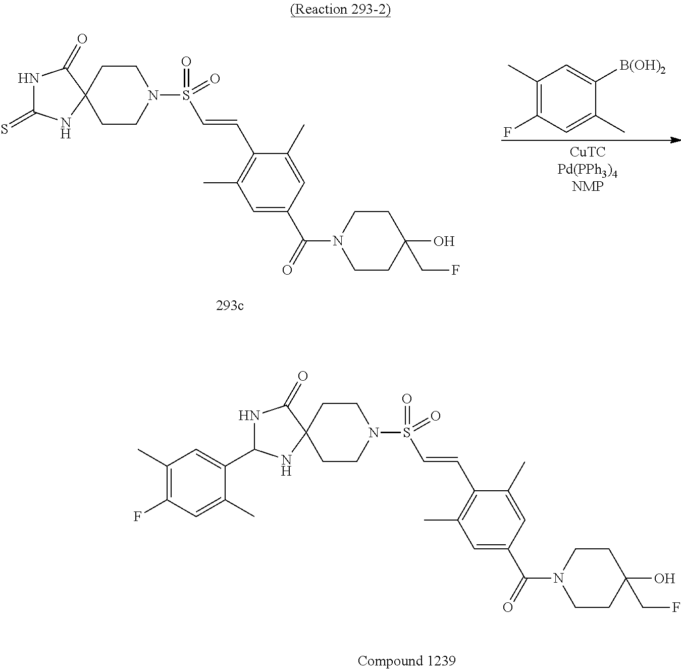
C1CN(S(=O)(C=CC2=C(C)C=C(C(N3CCC(O)(CF)CC3)=O)C=C2C)=O)CCC12NC(C1=CC(C)=C(F)C=C1C)NC2=O.C1CN(S(=O)(C=CC2=C(C)C=C(C(N3CCC(O)(CF)CC3)=O)C=C2C)=O)CCC12NC(=S)NC2=O.C1(C)=C(F)C=C(C)C([B(OH)2])=C1
